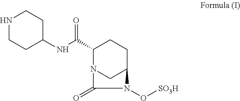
C1(C(NC2CCNCC2)=O)N2CC(CC1)N(O[SO3H])C2=O
